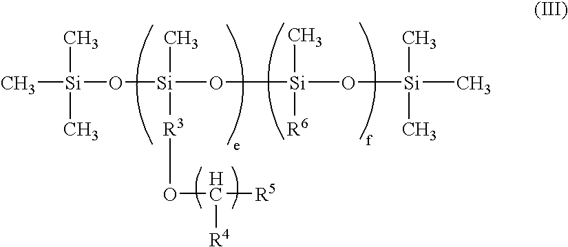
C[Si](O[Si](O[Si](C)([R6])O[Si](C)(C)C)([R3]OC([R5])[R4])C)(C)C
